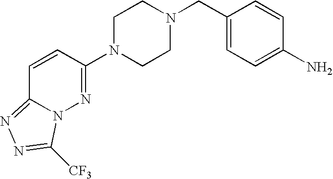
C1N(C2=NN3C(=NN=C3[CF3])C=C2)CCN(CC2=CC=C(N)C=C2)C1
